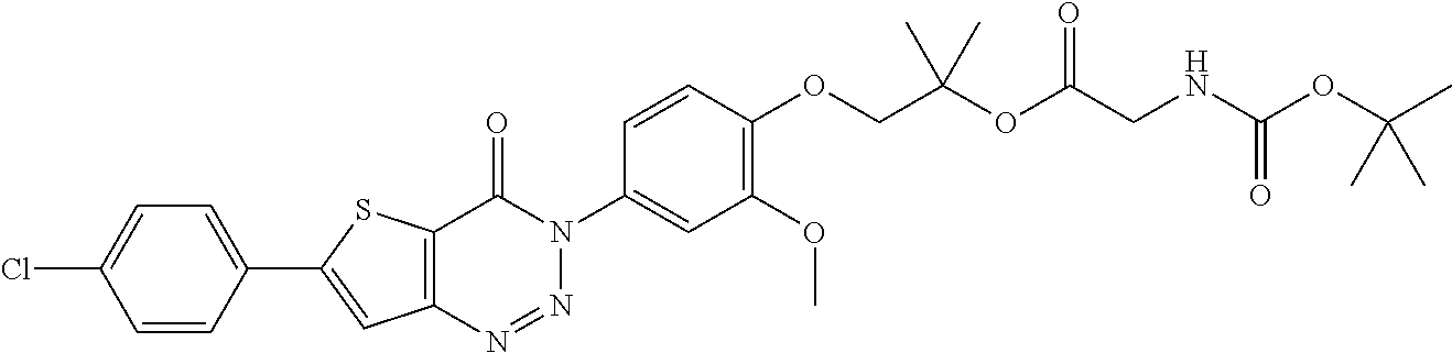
C1=CC(C2=CC3=C(S2)C(=O)N(C2=CC(OC)=C(OCC(OC(CNC(OC(C)(C)C)=O)=O)(C)C)C=C2)N=N3)=CC=C1Cl
